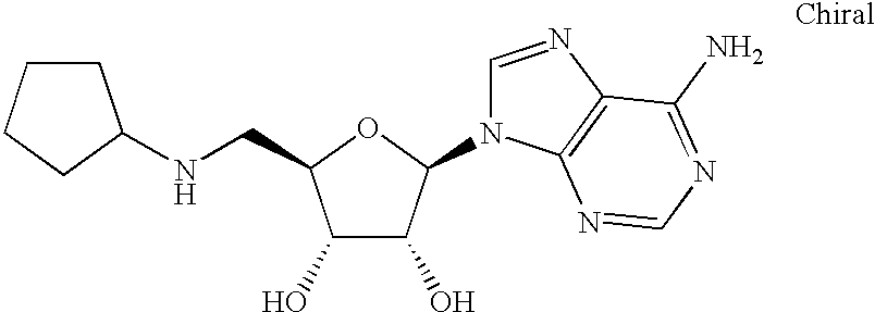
C1(O)C(O)C(N2C=NC3=C2N=CN=C3N)OC1CNC1CCCC1
